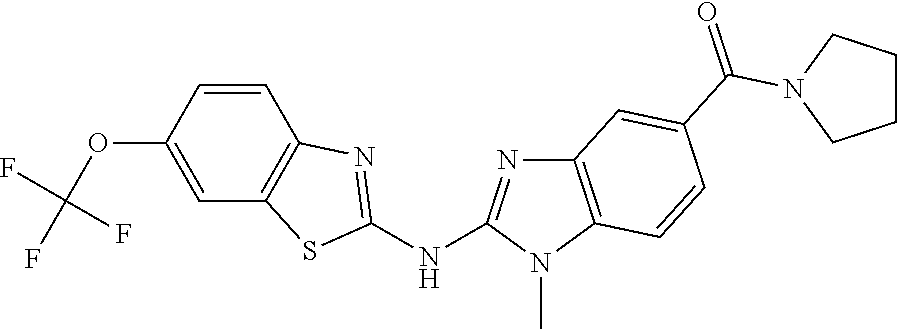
O(C1=CC2=C(C=C1)N=C(NC1=NC3=C(N1C)C=CC(C(=O)N1CCCC1)=C3)S2)C(F)(F)F
